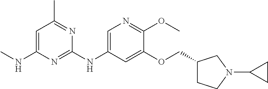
C1(OCC2CCN(C3CC3)C2)=CC(NC2=NC(NC)=CC(C)=N2)=CN=C1OC
